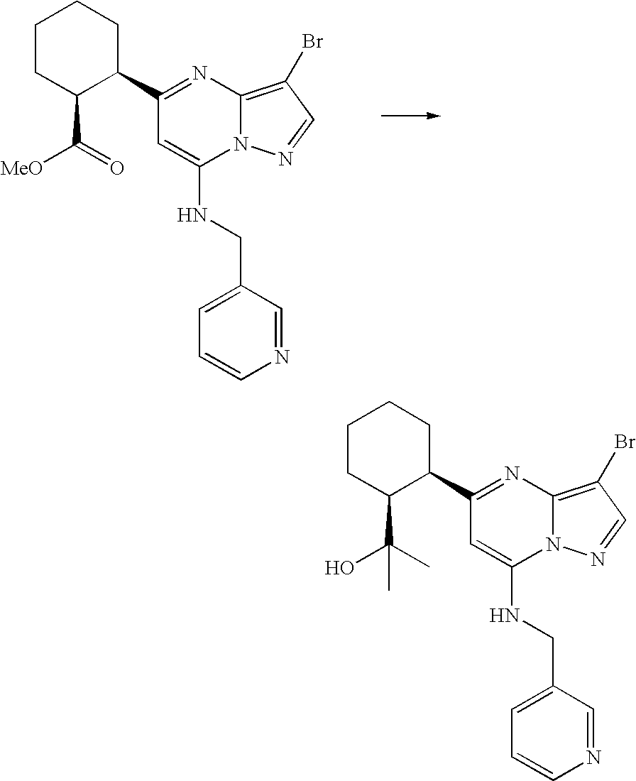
C1CC(C([MeO])=O)C(C2=NC3=C(Br)C=NN3C(NCC3=CC=CN=C3)=C2)CC1.C1CC(C(O)(C)C)C(C2=NC3=C(Br)C=NN3C(NCC3=CC=CN=C3)=C2)CC1
